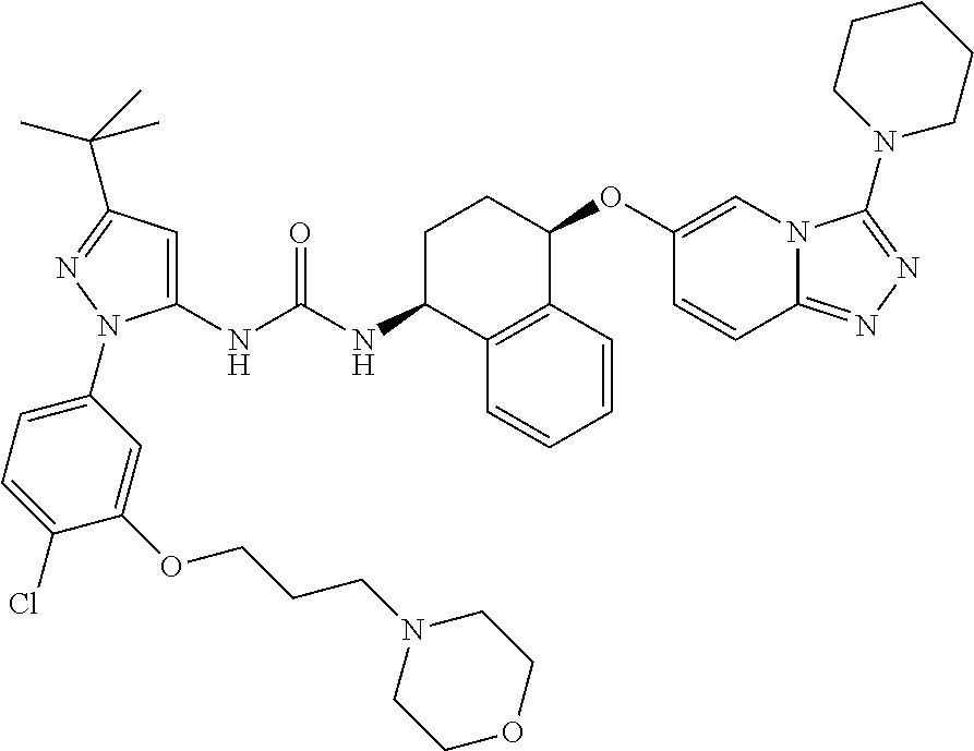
C1(NC(NC2C3=C(C(OC4=CN5C(=NN=C5N5CCCCC5)C=C4)CC2)C=CC=C3)=O)=CC(C(C)(C)C)=NN1C1=CC=C(Cl)C(OCCCN2CCOCC2)=C1
